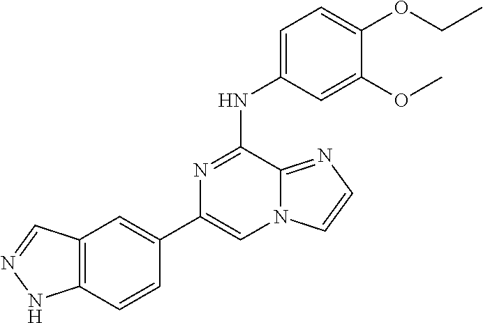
C12=C(C=CC(C3=CN4C(=NC=C4)C(NC4=CC=C(OCC)C(OC)=C4)=N3)=C1)NN=C2
